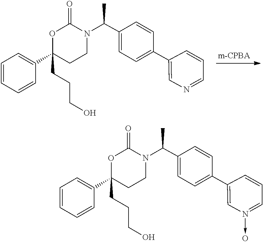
N1(C(C2=CC=C(C3=CN=CC=C3)C=C2)C)C(=O)OC(CCCO)(C2=CC=CC=C2)CC1.N1(C(C2=CC=C(C3=CN(->O)=CC=C3)C=C2)C)C(=O)OC(CCCO)(C2=CC=CC=C2)CC1
